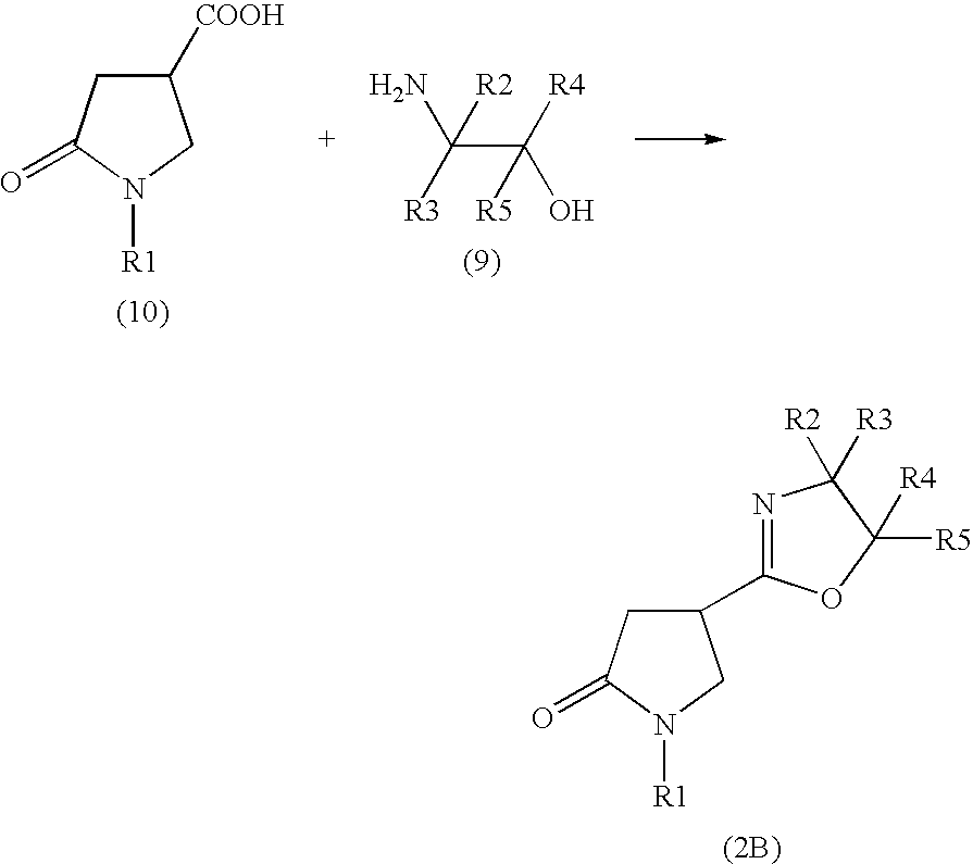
C(C(O)([R4])[R5])([R2])([R3])N.C1([COOH])CC(=O)N([R1])C1.C1(C2=NC([R2])([R3])C([R4])([R5])O2)CC(=O)N([R1])C1
